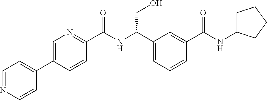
C1(C2=CC=NC=C2)=CN=C(C(NC(C2=CC=CC(C(NC3CCCC3)=O)=C2)CO)=O)C=C1
